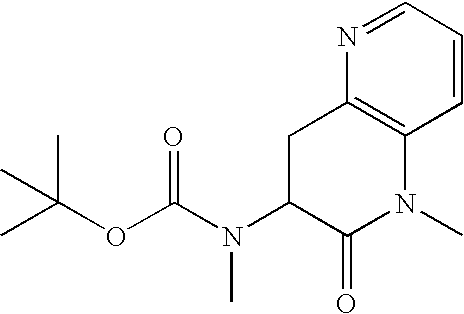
CC(OC(N(C1C(=O)N(C)C2=C(C1)N=CC=C2)C)=O)(C)C
